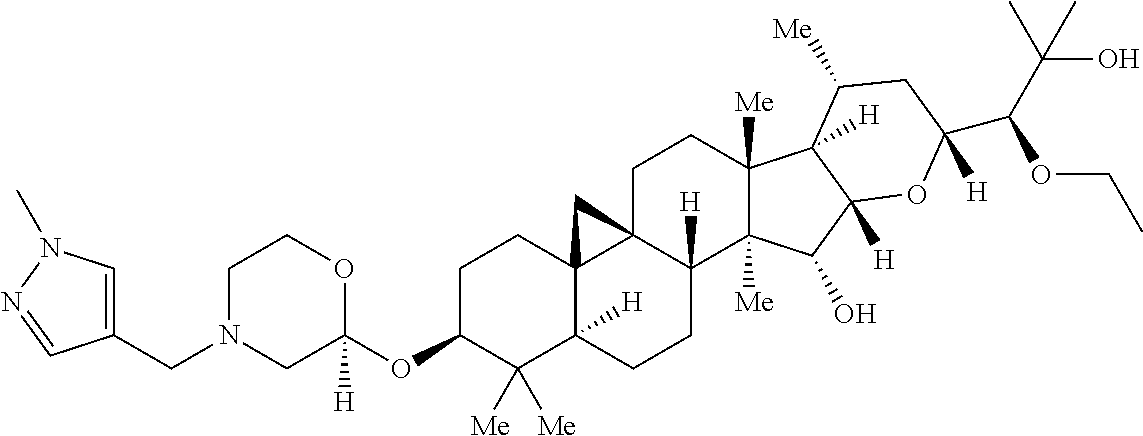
C1C(OC2([H])OCCN(CC3=CN(C)N=C3)C2)C([Me])([Me])C2([H])C3(C1)C1(CCC4([Me])C([Me])(C(O)C5([H])C4([H])C([Me])CC(C(C(C)(C)O)OCC)([H])O5)C1([H])CC2)C3
